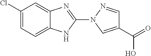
C1(Cl)=CC=C2C(=C1)N=C(N1C=C(C(=O)O)C=N1)N2
